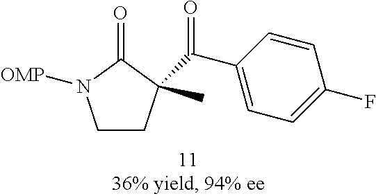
C1CC(C(C2=CC=C(F)C=C2)=O)(C)C(=O)N1[OMP]
